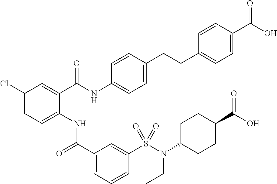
C1(Cl)=CC=C(NC(C2=CC=CC(S(N(C3CCC(C(O)=O)CC3)CC)(=O)=O)=C2)=O)C(C(NC2=CC=C(CCC3=CC=C(C(O)=O)C=C3)C=C2)=O)=C1
